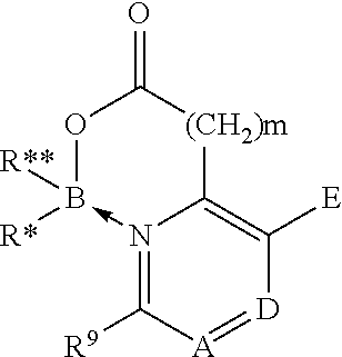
O1B([R**])([R*])-N2=C([R9])[A]=[D]C([E])=C2[(CH2)m]C1=O
